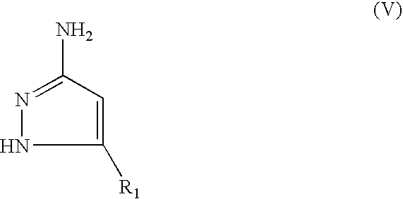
C1([R1])=CC(N)=NN1
